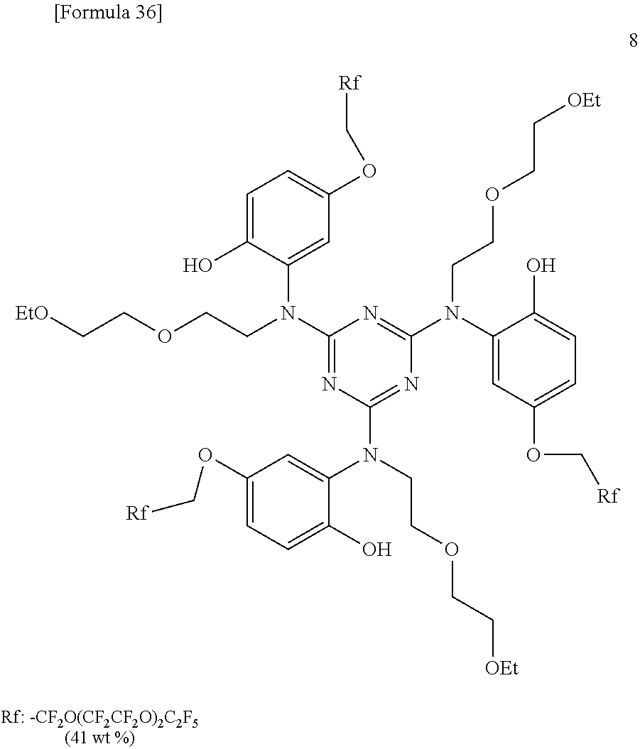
C1=C(O)C(N(C2=NC(N(C3=CC(OC[Rf])=CC=C3O)CCOCC[OEt])=NC(N(C3=CC(OC[Rf])=CC=C3O)CCOCC[OEt])=N2)CCOCC[EtO])=CC(OC[Rf])=C1
